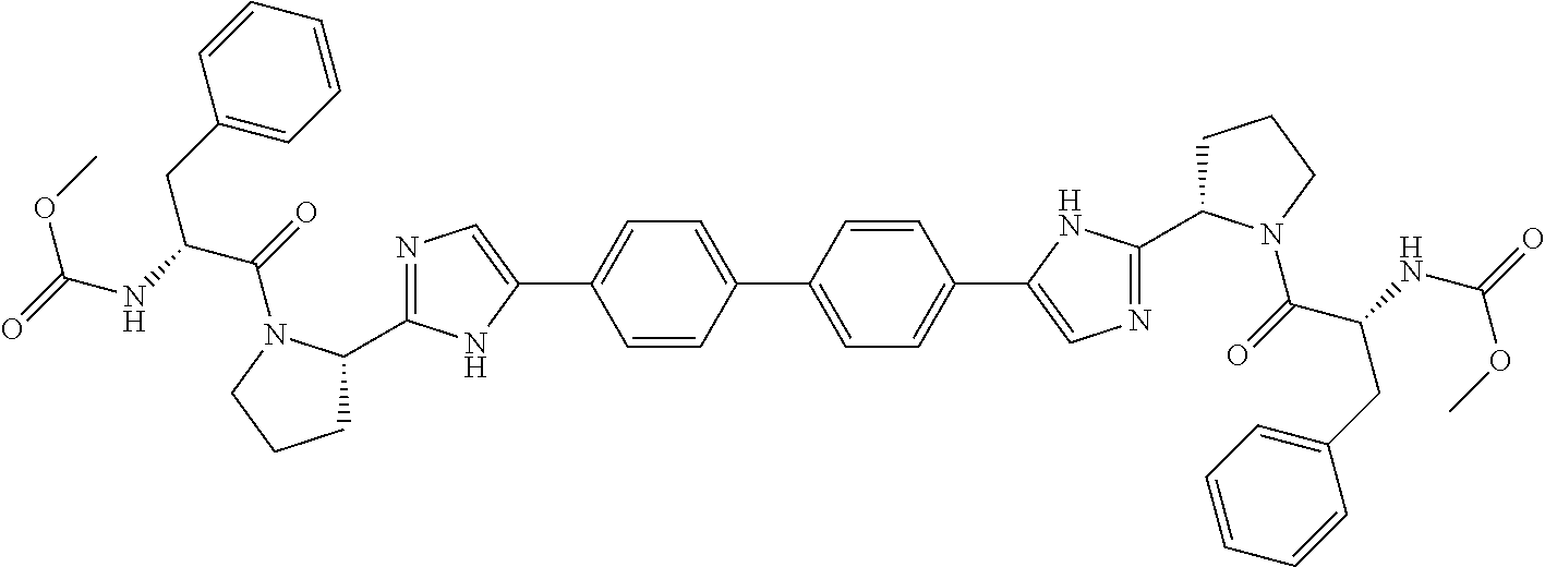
N1=C(C2CCCN2C(=O)C(CC2=CC=CC=C2)NC(=O)OC)NC(C2=CC=C(C3=CC=C(C4=CN=C(C5CCCN5C(=O)C(CC5=CC=CC=C5)NC(=O)OC)N4)C=C3)C=C2)=C1
